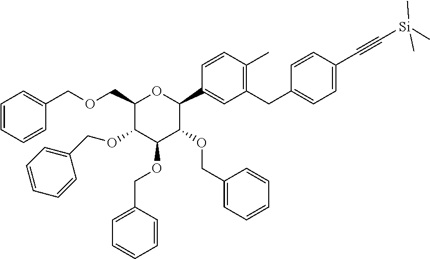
C1(COCC2=CC=CC=C2)C(OCC2=CC=CC=C2)C(OCC2=CC=CC=C2)C(OCC2=CC=CC=C2)C(C2=CC(CC3=CC=C(C#C[Si](C)(C)C)C=C3)=C(C)C=C2)O1
